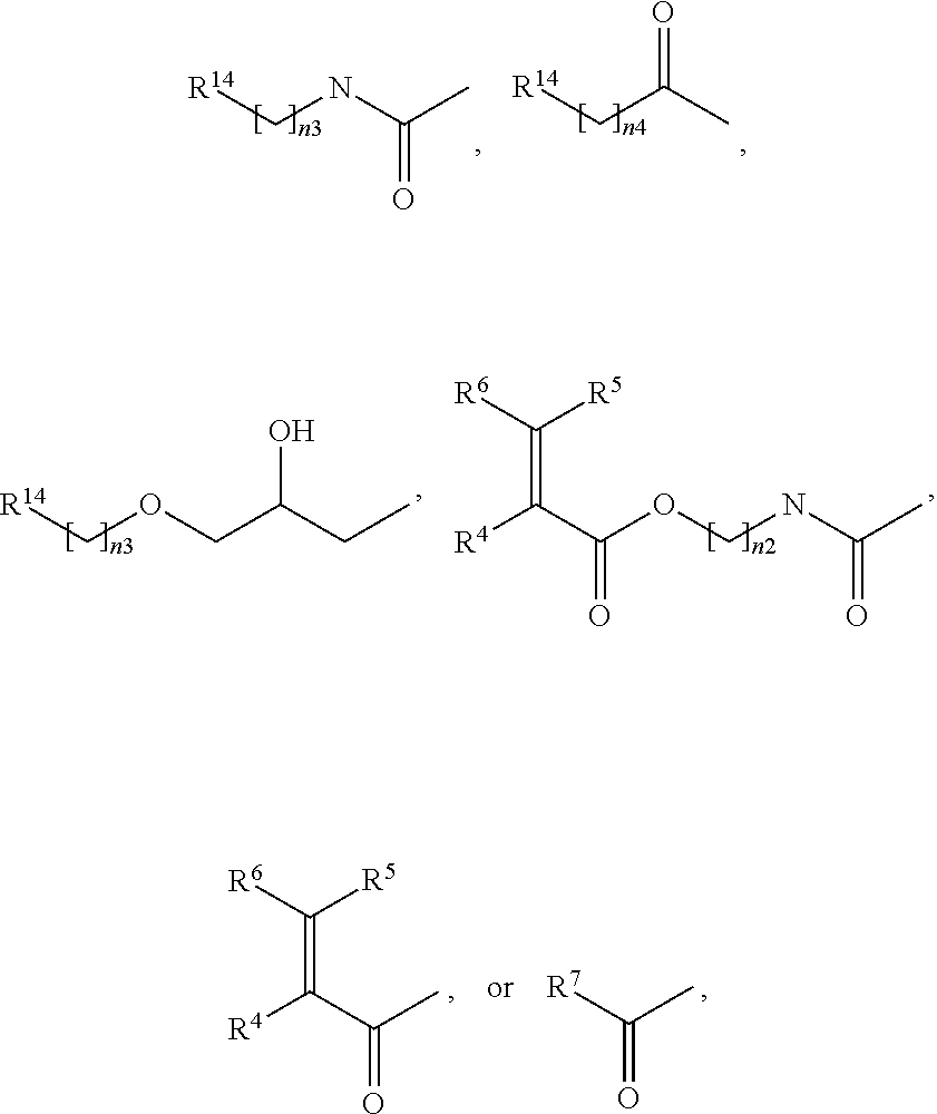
[R14]CNC(C)=O.[R14]CC(C)=O.O(CNC(C)=O)C(C([R4])=C([R6])[R5])=O.[R14]COCC(CC)O.CC(C([R4])=C([R6])[R5])=O.[R7]C(C)=O
